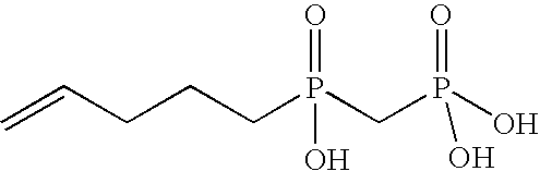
C=CCCCP(CP(O)(=O)O)(=O)O
